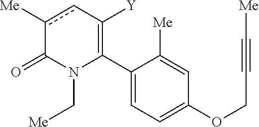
C1(C2=C([Y])cc([Me])C(=O)N2C[Me])=CC=C(OCC#C[Me])C=C1[Me]
